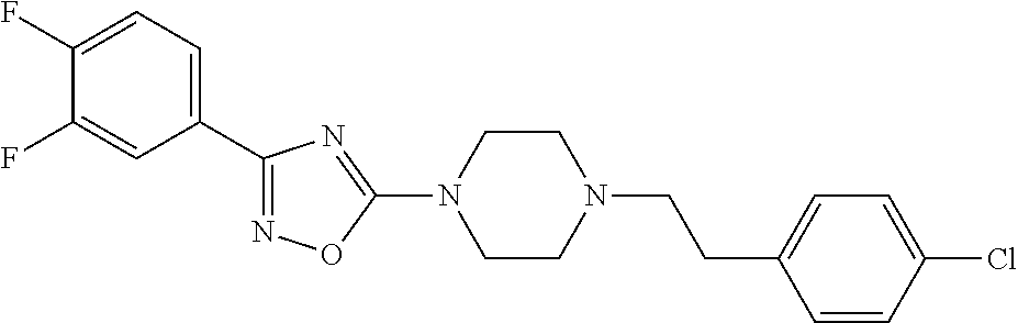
N1=C(C2=CC=C(F)C(F)=C2)N=C(N2CCN(CCC3=CC=C(Cl)C=C3)CC2)O1
